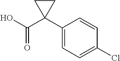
C1(C2(C(O)=O)CC2)=CC=C(Cl)C=C1
